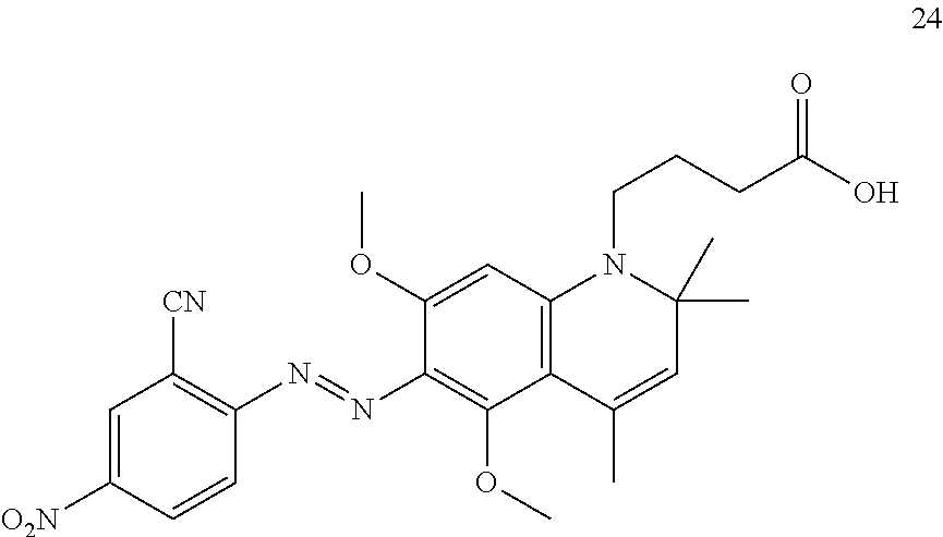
C1=C([O2N])C=CC(N=NC2=C(OC)C3=C(C=C2OC)N(CCCC(O)=O)C(C)(C)C=C3C)=C1[CN]
